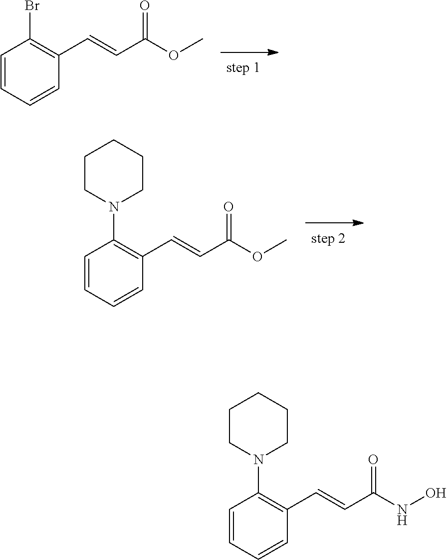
C1=CC=CC(C=CC(OC)=O)=C1N1CCCCC1.C1=CC=CC(C=CC(OC)=O)=C1Br.C1=CC=CC(C=CC(NO)=O)=C1N1CCCCC1
